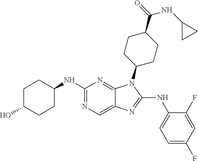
N1=C(NC2CCC(O)CC2)N=C2C(=C1)N=C(NC1=CC=C(F)C=C1F)N2C1CCC(C(=O)NC2CC2)CC1
